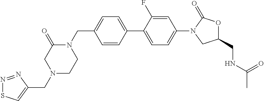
C1(CN2C(=O)CN(CC3=CSN=N3)CC2)=CC=C(C2=CC=C(N3CC(CNC(C)=O)OC3=O)C=C2F)C=C1
